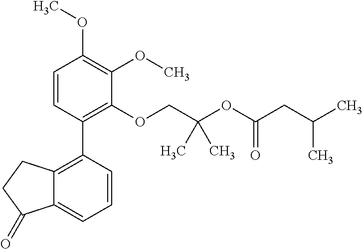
C1=CC(C2=C3C(=CC=C2)C(=O)CC3)=C(OCC(OC(CC(C)C)=O)(C)C)C(OC)=C1OC
